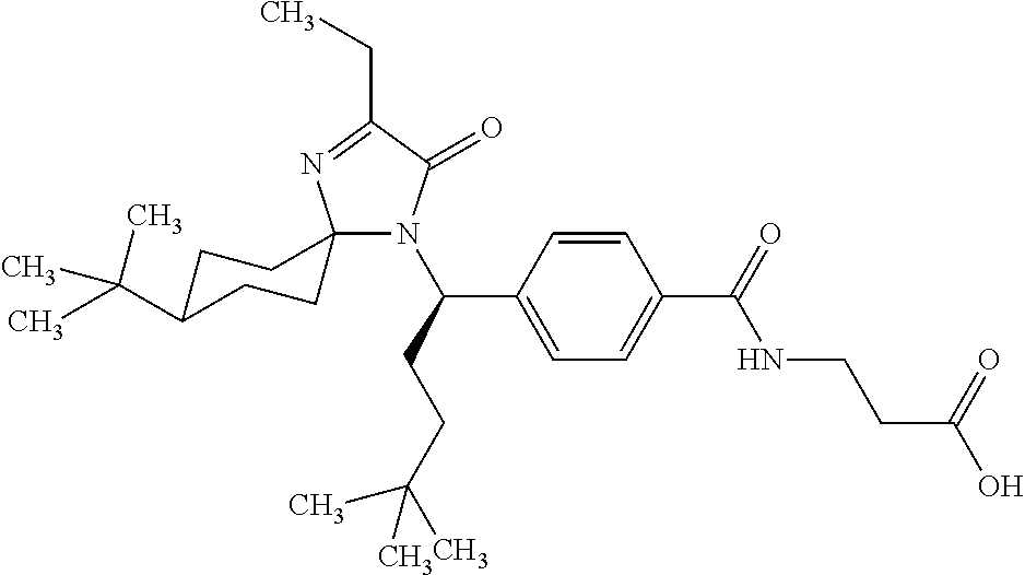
C12(N(C(C3=CC=C(C(=O)NCCC(O)=O)C=C3)CCC(C)(C)C)C(=O)C(CC)=N1)CCC(C(C)(C)C)CC2
